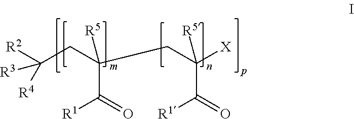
C(CC(CC([X])(C([R1])=O)[R5])(C([R1])=O)[R5])([R3])([R4])[R2]
